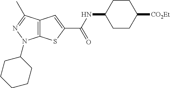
C12=C(C(C)=NN1C1CCCCC1)C=C(C(NC1CCC([CO2Et])CC1)=O)S2
